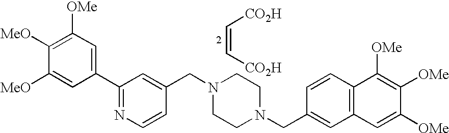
C(=C[CO2H])[CO2H].C1([MeO])=C([OMe])C=C(C2=NC=CC(CN3CCN(CC4=CC5=C(C=C4)C([OMe])=C([OMe])C([OMe])=C5)CC3)=C2)C=C1[MeO]
